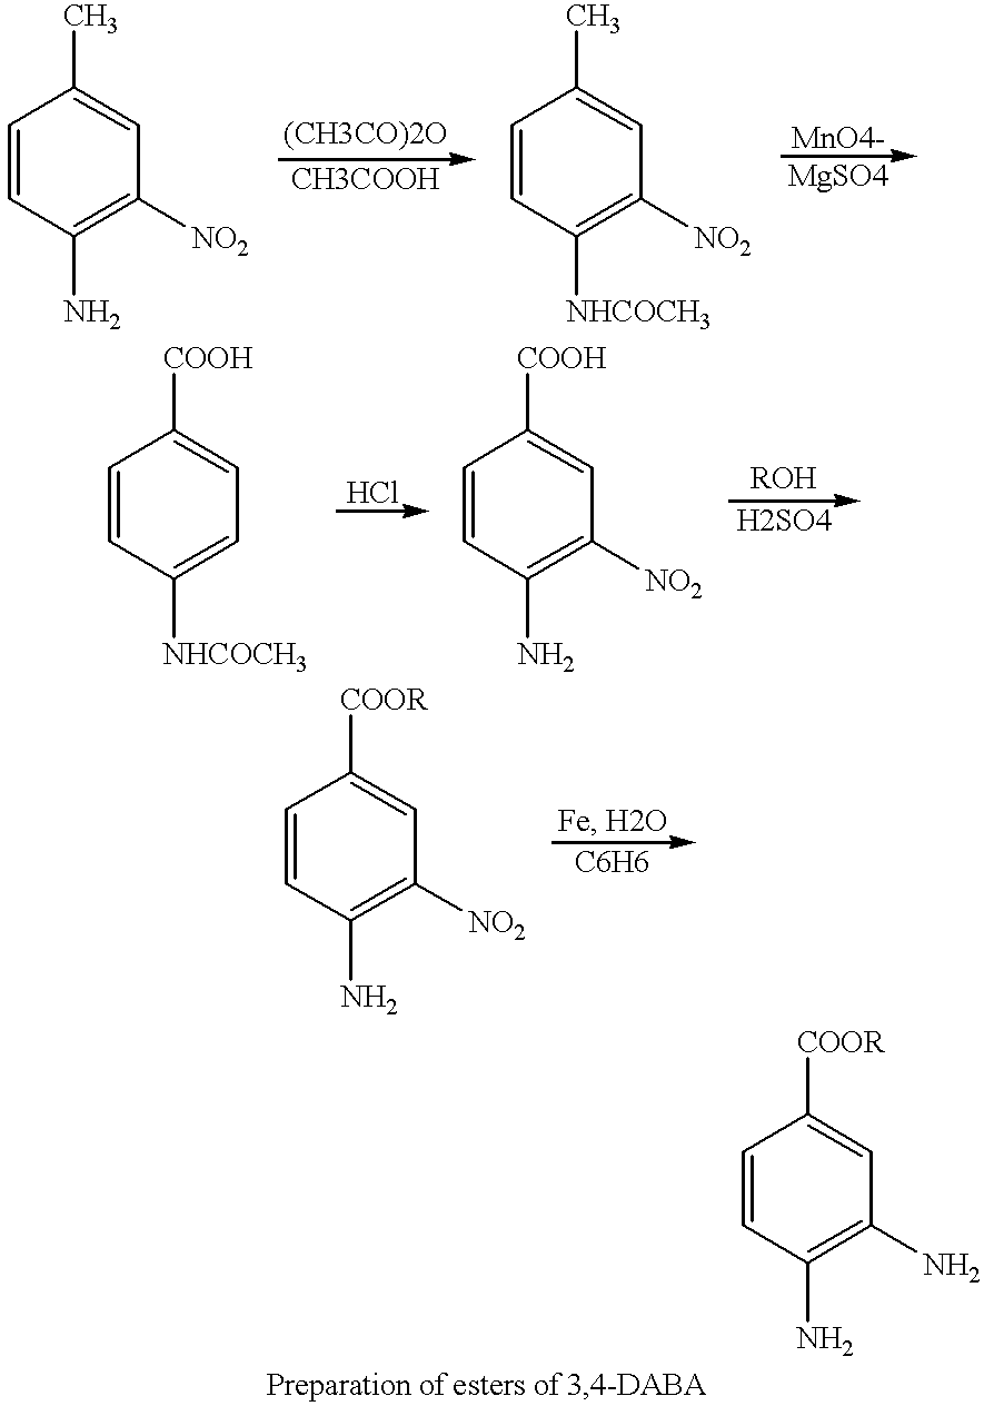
C1=CC(N)=C([NO2])C=C1C.C1=CC([NHCOCH3])=C([NO2])C=C1C.C1=CC([NHCOCH3])=CC=C1[COOH].C1=CC(N)=C([NO2])C=C1[COOH].C1=CC(N)=C(N)C=C1[COOR].C1=CC(N)=C([NO2])C=C1[COOR]
